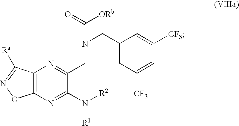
N1=C(N([R2])[R1])C(CN(CC2=CC([CF3])=CC([CF3])=C2)C(=O)[ORb])=NC2=C1ON=C2[Ra]
